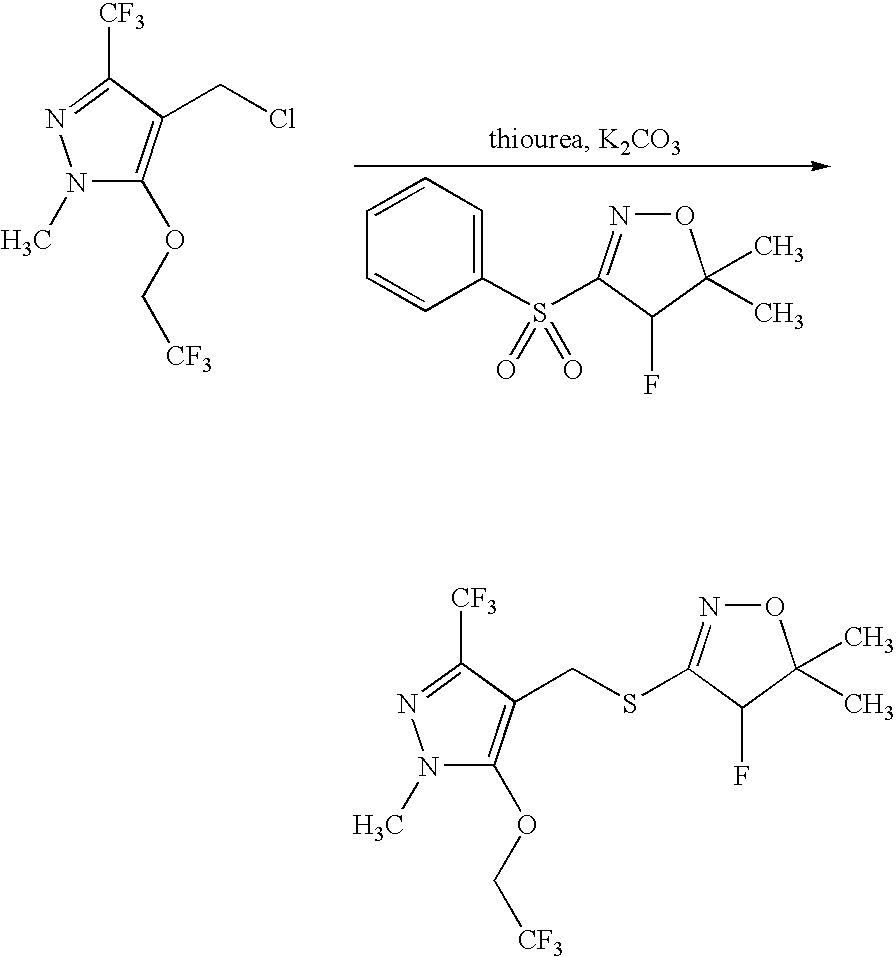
N1(C)C(OC[CF3])=C(CCl)C([CF3])=N1.C1(S(C2=NOC(C)(C)C2F)(=O)=O)=CC=CC=C1.N1(C)C(OC[CF3])=C(CSC2=NOC(C)(C)C2F)C([CF3])=N1
